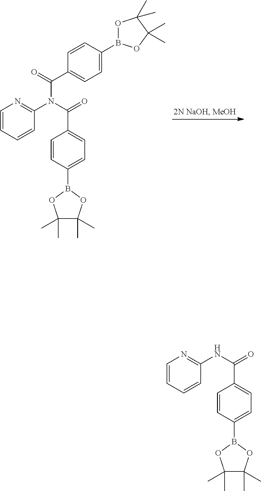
C1=CC(B2OC(C)(C)C(C)(C)O2)=CC=C1C(N(C1=NC=CC=C1)C(=O)C1=CC=C(B2OC(C)(C)C(C)(C)O2)C=C1)=O.C1=CC(B2OC(C)(C)C(C)(C)O2)=CC=C1C(NC1=NC=CC=C1)=O
